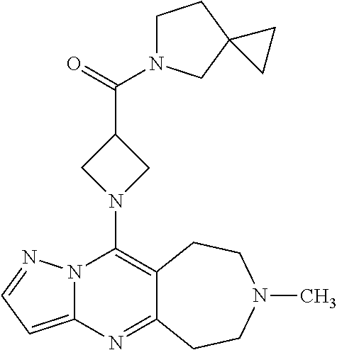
N12C(=CC=N1)N=C1C(=C2N2CC(C(=O)N3CCC4(C3)CC4)C2)CCN(C)CC1
